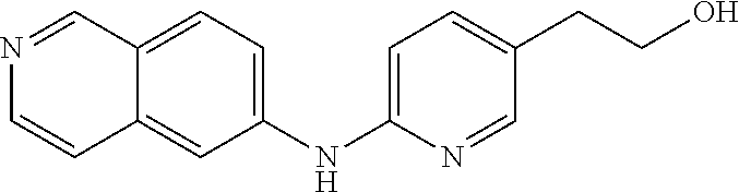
N1=CC2=CC=C(NC3=CC=C(CCO)C=N3)C=C2C=C1
